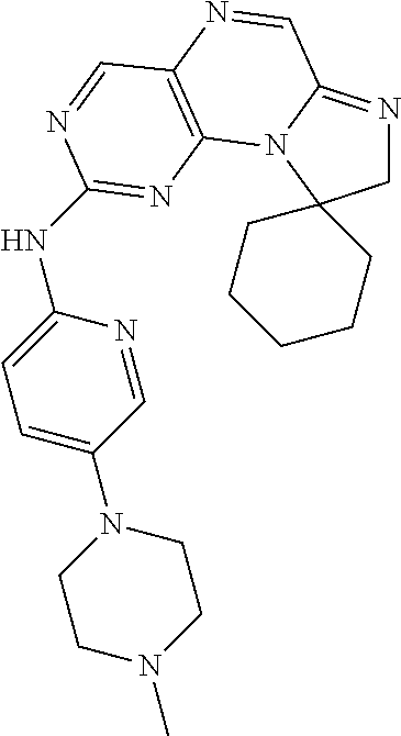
N(C1=CC=C(N2CCN(C)CC2)C=N1)C1=NC2=C(N=CC3=NCC4(N32)CCCCC4)C=N1
